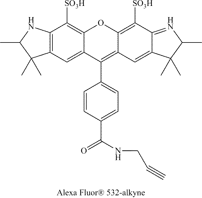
C1=C2C(=C([SO3H])C3=C1C(C)(C)C(C)N3)OC1=C([SO3H])C3=NC(C)C(C)(C)C3=CC1=C2C1=CC=C(C(=O)NCC#C)C=C1
